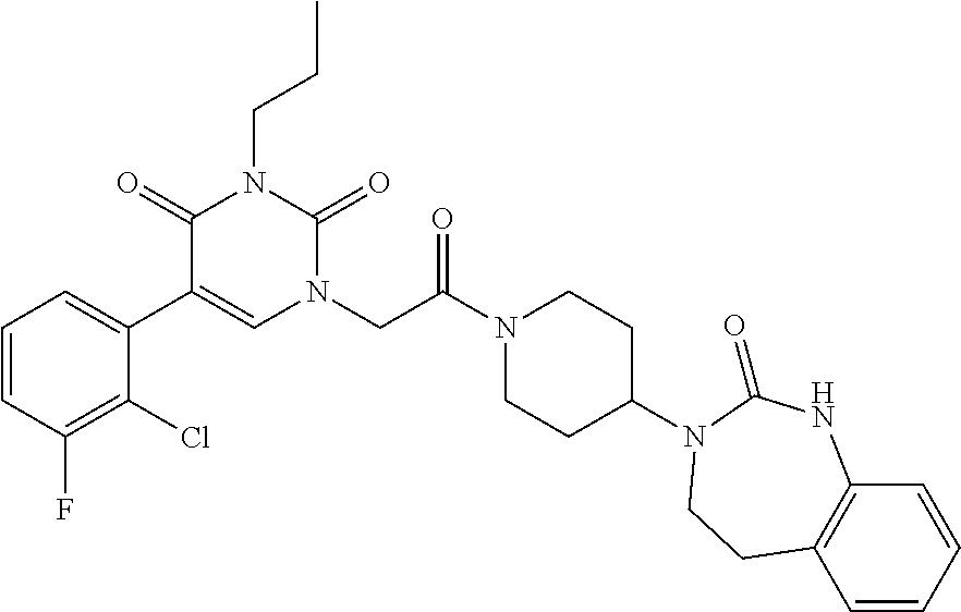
C1(C2=CC=CC(F)=C2Cl)=CN(CC(N2CCC(N3C(=O)NC4=C(C=CC=C4)CC3)CC2)=O)C(=O)N(CCC)C1=O
